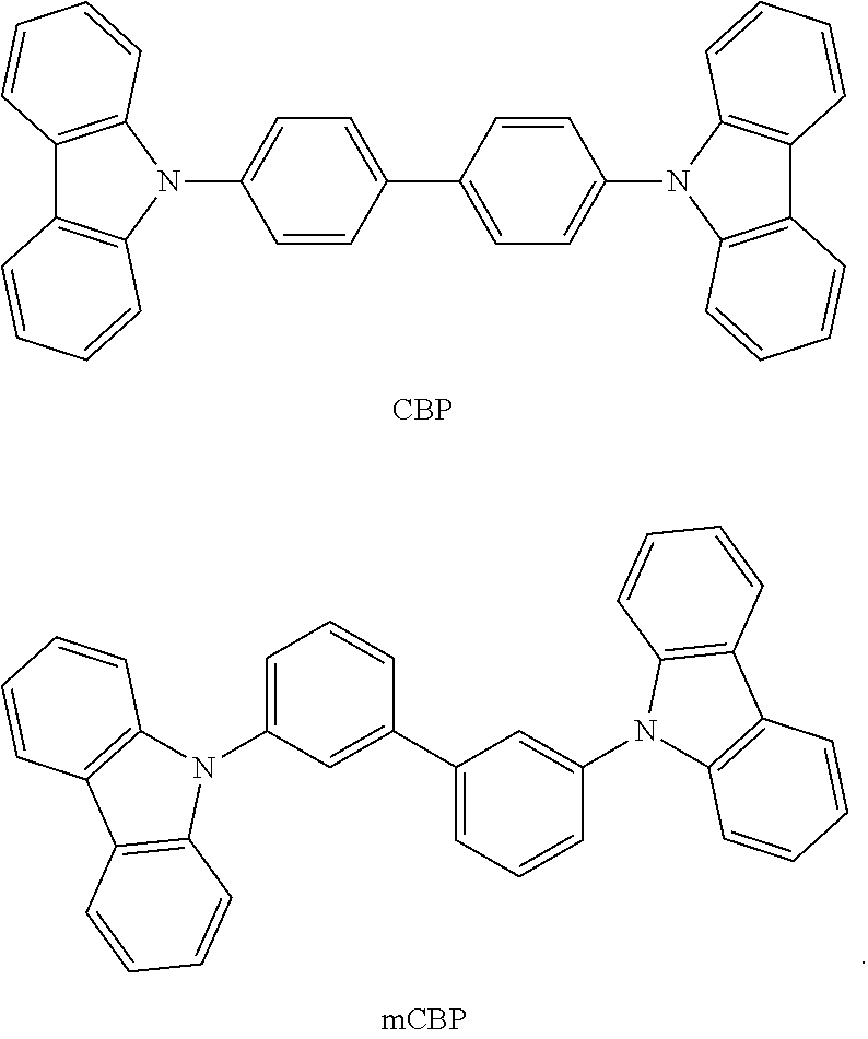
C1=CC(C2=CC=C(N3C4=C(C5=C3C=CC=C5)C=CC=C4)C=C2)=CC=C1N1C2=C(C3=C1C=CC=C3)C=CC=C2.[CBP].C1=C(N2C3=C(C4=C2C=CC=C4)C=CC=C3)C=C(C2=CC=CC(N3C4=C(C5=C3C=CC=C5)C=CC=C4)=C2)C=C1
